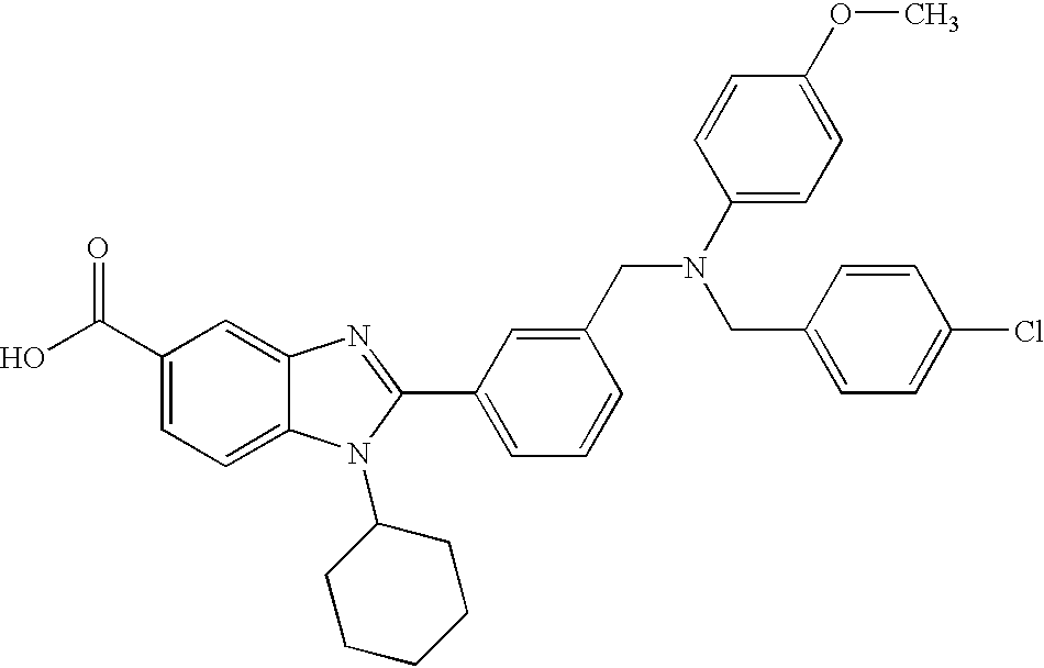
OC(C1=CC=C2C(=C1)N=C(C1=CC=CC(CN(C3=CC=C(OC)C=C3)CC3=CC=C(Cl)C=C3)=C1)N2C1CCCCC1)=O
